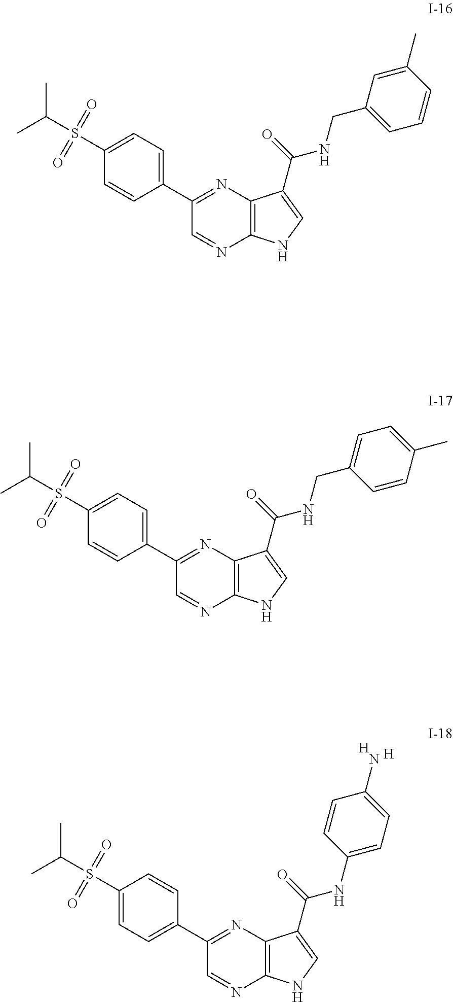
C1(S(C(C)C)(=O)=O)=CC=C(C2=NC3=C(N=C2)NC=C3C(=O)NCC2=CC=CC(C)=C2)C=C1.C1(S(C(C)C)(=O)=O)=CC=C(C2=NC3=C(N=C2)NC=C3C(=O)NCC2=CC=C(C)C=C2)C=C1.C1(S(C(C)C)(=O)=O)=CC=C(C2=NC3=C(N=C2)NC=C3C(=O)NC2=CC=C(N)C=C2)C=C1.[H].[H]
